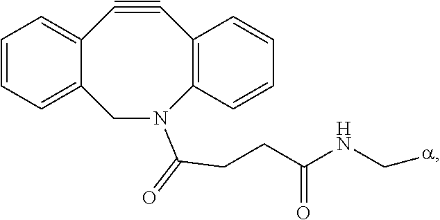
C1=CC=C2C(=C1)C#CC1=C(N(C(=O)CCC(NC[a])=O)C2)C=CC=C1
